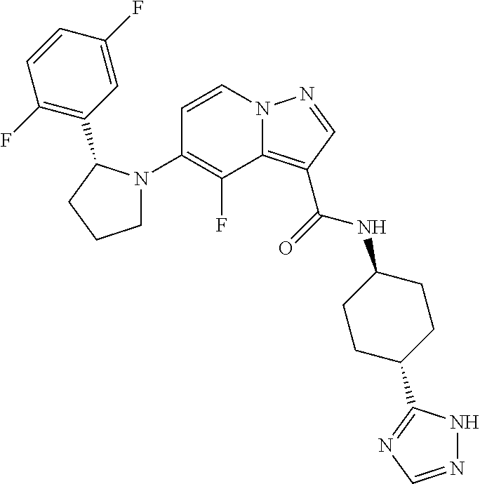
C1=CN2C(=C(C(=O)NC3CCC(C4=NC=NN4)CC3)C=N2)C(F)=C1N1CCCC1C1=C(F)C=CC(F)=C1
